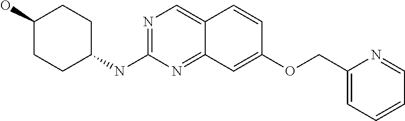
N1=C(NC2CCC(O)CC2)N=C2C(=C1)C=CC(OCC1=CC=CC=N1)=C2
